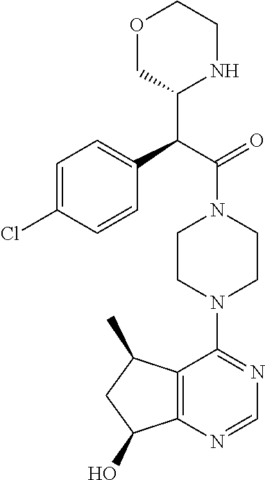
C1=C(Cl)C=CC(C(C(=O)N2CCN(C3=NC=NC4=C3C(C)CC4O)CC2)C2NCCOC2)=C1
